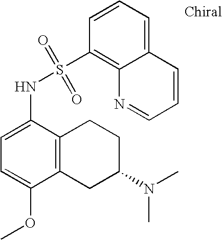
C1=C(NS(C2=C3C(=CC=C2)C=CC=N3)(=O)=O)C2=C(C(OC)=C1)CC(N(C)C)CC2
